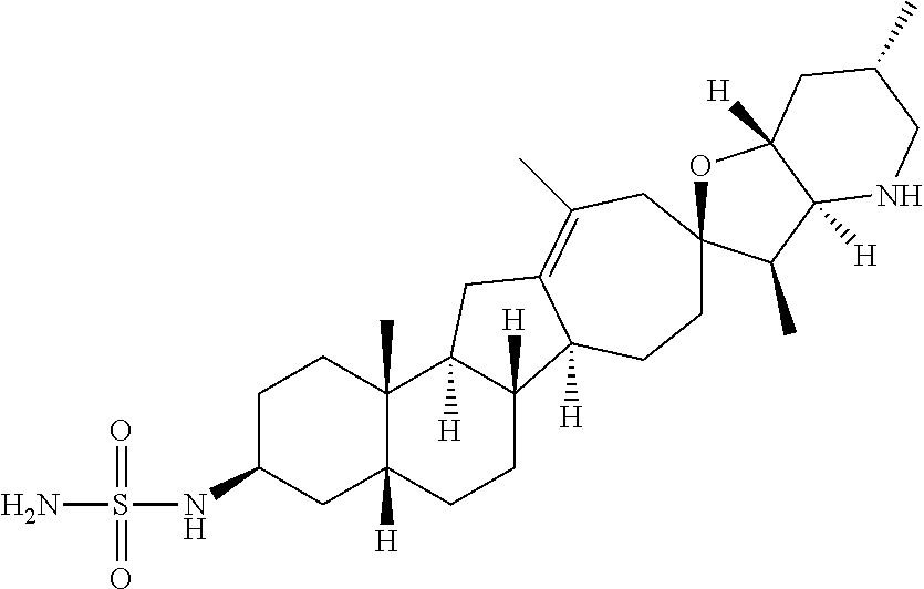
C1C(NS(N)(=O)=O)CC2([H])C(C)(C1)C1([H])C([H])(CC2)C2([H])C(=C(C)CC3(OC4([H])C([H])(C3C)NCC(C)C4)CC2)C1
